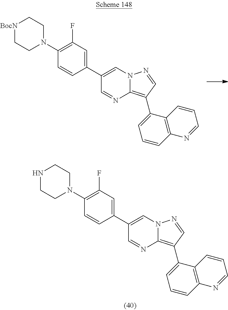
C1(C2=CC(F)=C(N3CC[BocN]CC3)C=C2)=CN2C(=C(C3=CC=CC4=C3C=CC=N4)C=N2)N=C1.C1(C2=CC(F)=C(N3CCNCC3)C=C2)=CN2C(=C(C3=CC=CC4=C3C=CC=N4)C=N2)N=C1
